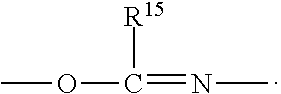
COC(=NC)[R15]
